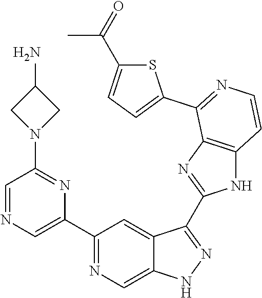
C1(C2=CN=CC(N3CC(N)C3)=N2)=NC=C2C(=C1)C(C1=NC3=C(N1)C=CN=C3C1=CC=C(C(=O)C)S1)=NN2
